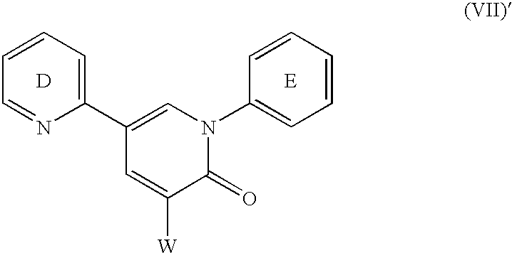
C1(C2=CC=CC=N2)=CN(C2=CC=CC=C2)C(=O)C([W])=C1.[D].[E]
